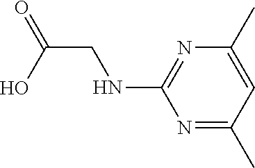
OC(CNC1=NC(C)=CC(C)=N1)=O
